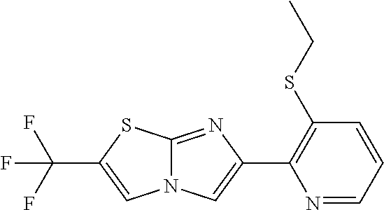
N1=CC=CC(SCC)=C1C1=CN2C(=N1)SC(C(F)(F)F)=C2
